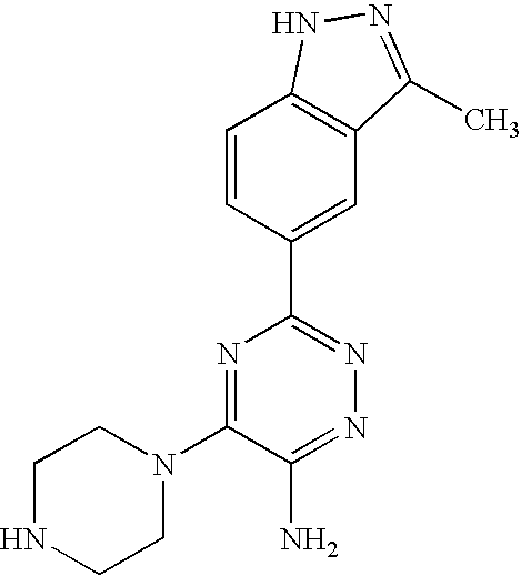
C1=CC(C2=NN=C(N)C(N3CCNCC3)=N2)=CC2=C1NN=C2C
